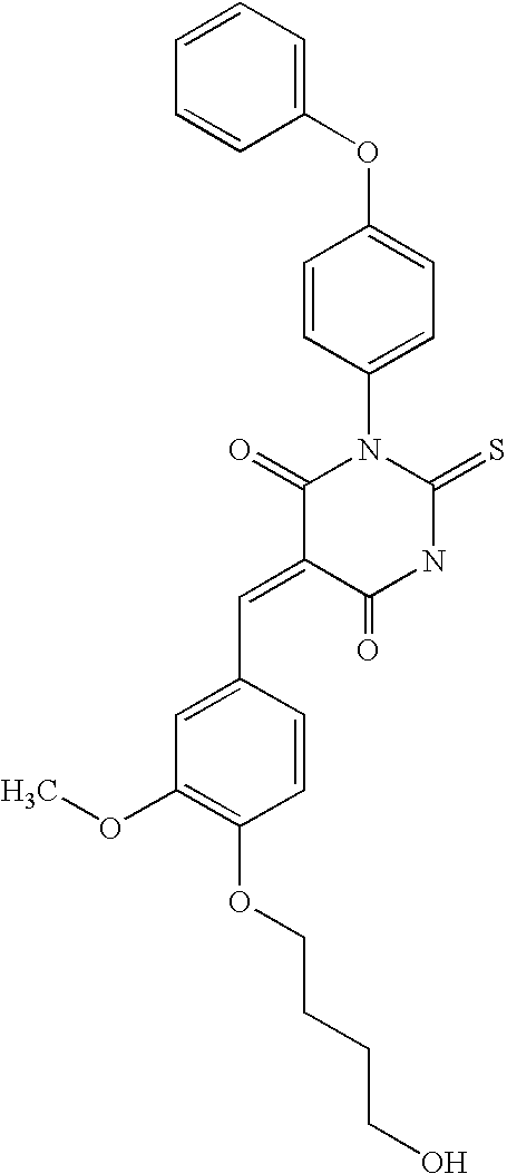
C1(OC2=CC=C(N3C(=O)C(=CC4=CC(OC)=C(OCCCCO)C=C4)C(=O)NC3=S)C=C2)=CC=CC=C1
